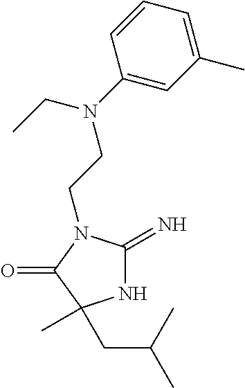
N1C(=N)N(CCN(C2=CC(C)=CC=C2)CC)C(=O)C1(C)CC(C)C
